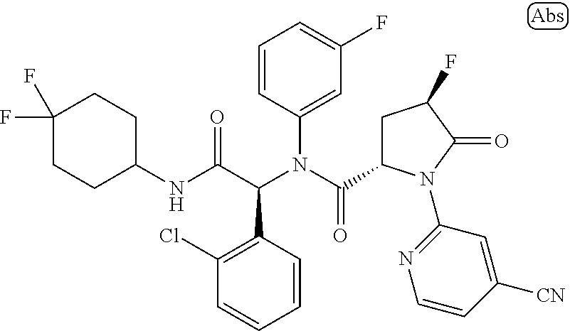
C1=CC(C(C(NC2CCC(F)(F)CC2)=O)N(C(=O)C2CC(F)C(=O)N2C2=NC=CC([CN])=C2)C2=CC(F)=CC=C2)=C(Cl)C=C1
